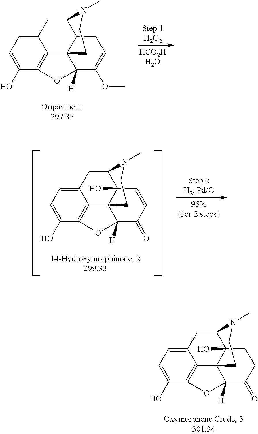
C12=CC=C(O)C3=C1C14C(=CC=C(OC)C1([H])O3)C(C2)N(C)CC4.C12=CC=C(O)C3=C1C14C(O)(C(C2)N(C)CC1)C=CC(=O)C4([H])O3.C12=CC=C(O)C3=C1C14C(O)(C(C2)N(C)CC1)CCC(=O)C4([H])O3
